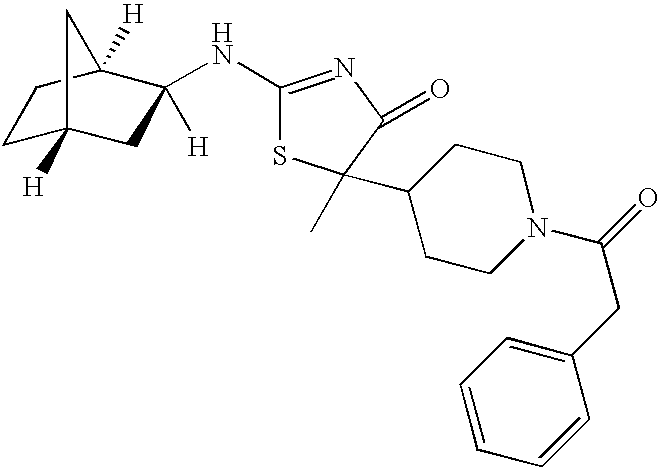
C1C2([H])CC([H])(NC3=NC(=O)C(C)(C4CCN(C(=O)CC5=CC=CC=C5)CC4)S3)C([H])(C1)C2
